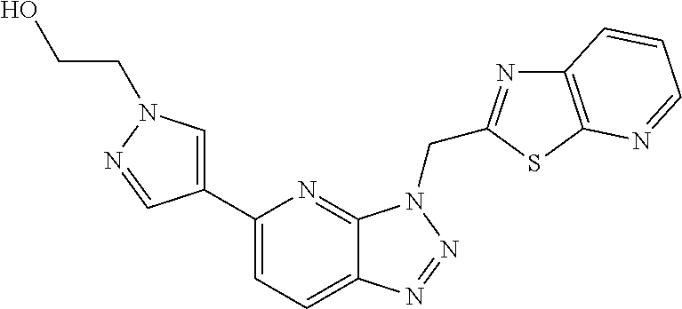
C1(C2=CN(CCO)N=C2)=CC=C2C(=N1)N(CC1=NC3=C(S1)N=CC=C3)N=N2
